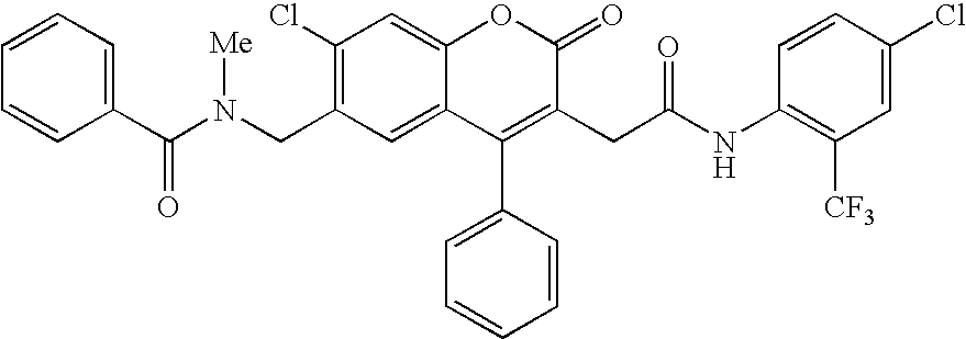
C(N(CC1=C(Cl)C=C2C(=C1)C(C1=CC=CC=C1)=C(CC(=O)NC1=C([CF3])C=C(Cl)C=C1)C(=O)O2)[Me])(C1=CC=CC=C1)=O
